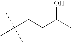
C(CCC(C)O)(C)(C)C
